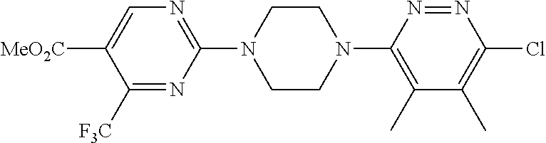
C1([F3C])=NC(N2CCN(C3=C(C)C(C)=C(Cl)N=N3)CC2)=NC=C1[MeO2C]
